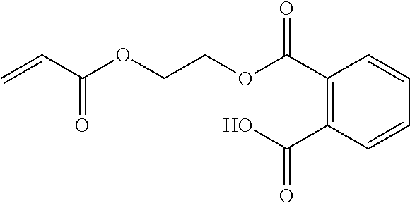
C1(C(OCCOC(C=C)=O)=O)=C(C(O)=O)C=CC=C1
